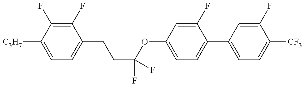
C1=C([C3H7])C(F)=C(F)C(CCC(OC2=CC=C(C3=CC=C([CF3])C(F)=C3)C(F)=C2)(F)F)=C1
